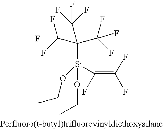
C(F)(F)(F)C([Si](OCC)(OCC)C(=C(F)F)F)(C(F)(F)F)C(F)(F)F
